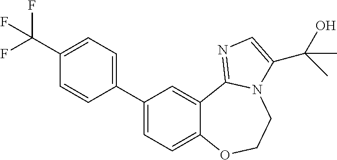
C1(C2=CC=C3C(=C2)C2=NC=C(C(O)(C)C)N2CCO3)=CC=C(C(F)(F)F)C=C1
